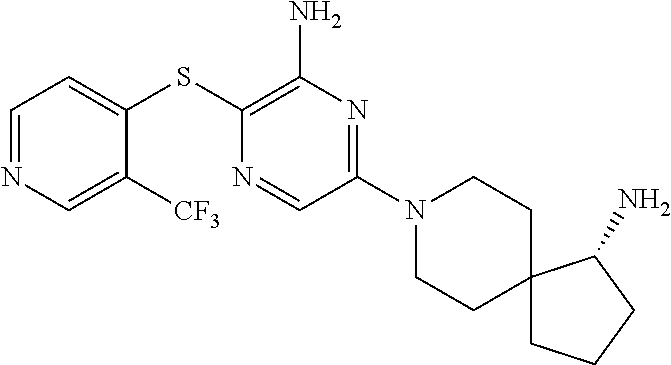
C1=C(SC2=C(N)N=C(N3CCC4(CC3)CCCC4N)C=N2)C([CF3])=CN=C1
